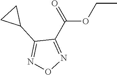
N1=C(C2CC2)C(C(OCC)=O)=NO1
